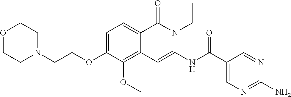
C1=C(OCCN2CCOCC2)C(OC)=C2C(=C1)C(=O)N(CC)C(NC(C1=CN=C(N)N=C1)=O)=C2
